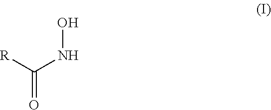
C(=O)([R])NO
